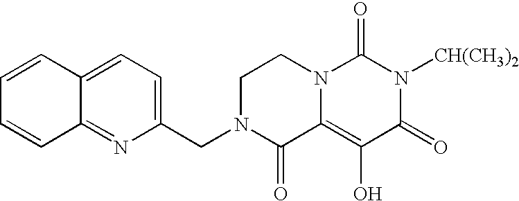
C12=NC(CN3C(=O)C4=C(O)C(=O)N([CH(CH3)2])C(=O)N4CC3)=CC=C1C=CC=C2
